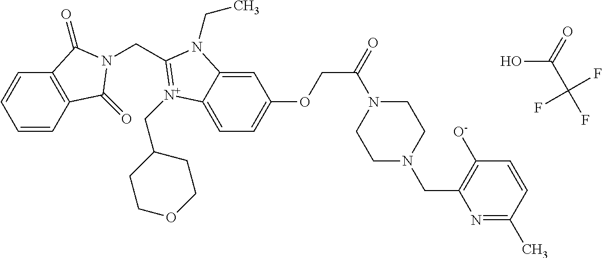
C1=CC2=C(C=C1)C(=O)N(CC1=[N+](CC3CCOCC3)C3=CC=C(OCC(=O)N4CCN(CC5=C([O-])C=CC(C)=N5)CC4)C=C3N1CC)C2=O.OC(C(F)(F)F)=O
